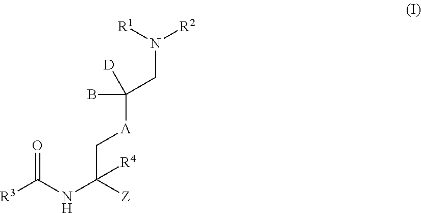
[R3]C(NC([Z])(C[A]C(B)([D])CN([R2])[R1])[R4])=O
